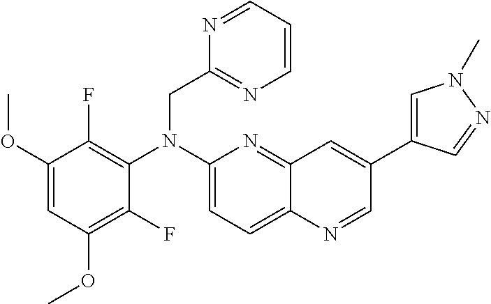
C1(OC)=CC(OC)=C(F)C(N(C2=CC=C3C(=N2)C=C(C2=CN(C)N=C2)C=N3)CC2=NC=CC=N2)=C1F
